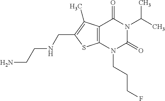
C12=C(N(CCCF)C(=O)N(C(C)C)C1=O)SC(CNCCN)=C2C
